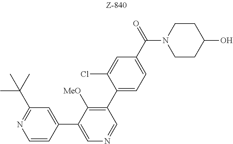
C1=CC(C2=CN=CC(C3=CC=C(C(=O)N4CCC(O)CC4)C=C3Cl)=C2[MeO])=CC(C(C)(C)C)=N1
